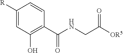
[R]C1=CC(O)=C(C(=O)NCC(=O)[OR5])C=C1
